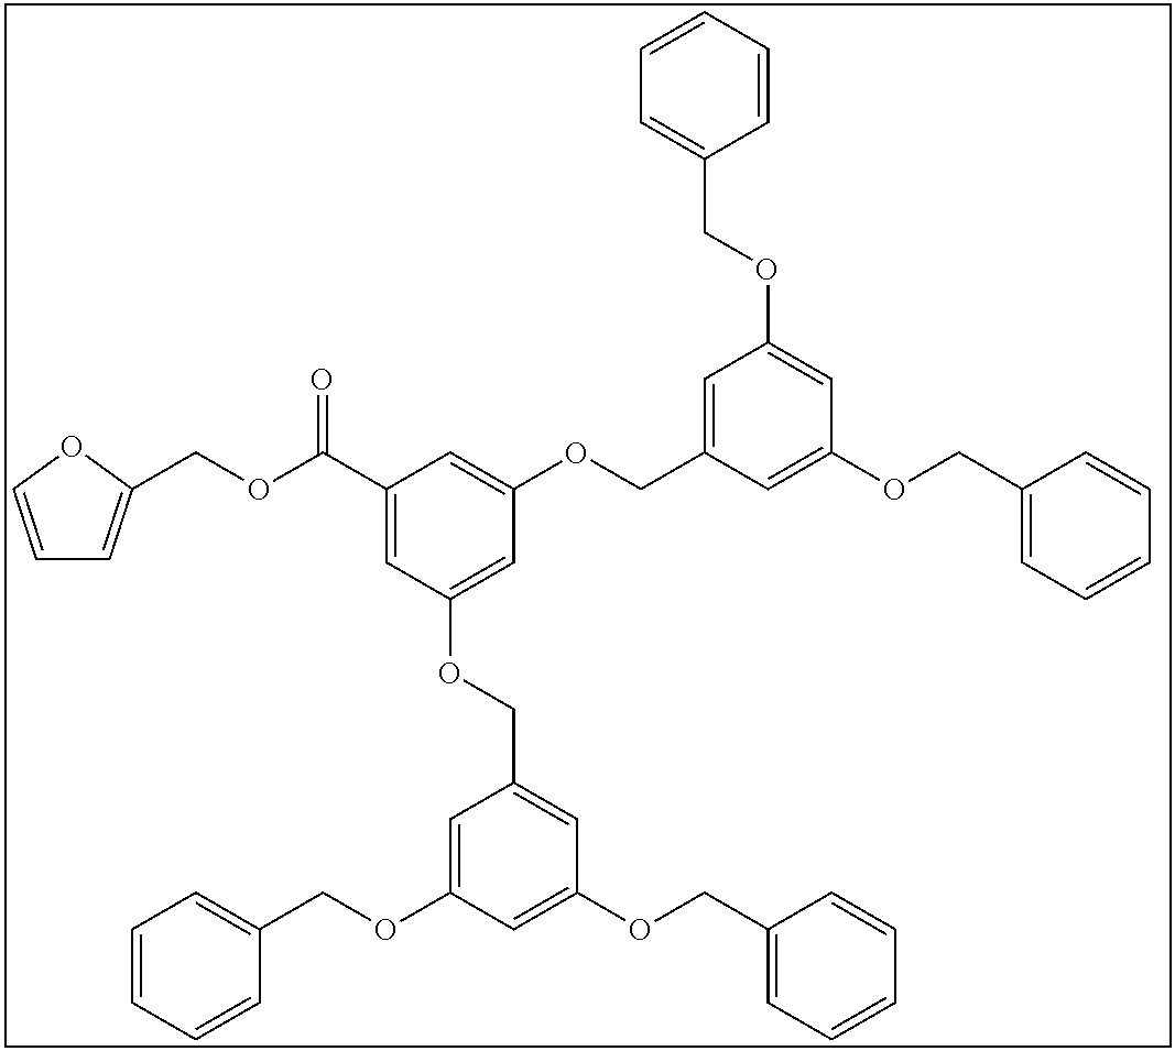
C(OC(C1=CC(OCC2=CC(OCC3=CC=CC=C3)=CC(OCC3=CC=CC=C3)=C2)=CC(OCC2=CC(OCC3=CC=CC=C3)=CC(OCC3=CC=CC=C3)=C2)=C1)=O)C1=CC=CO1
